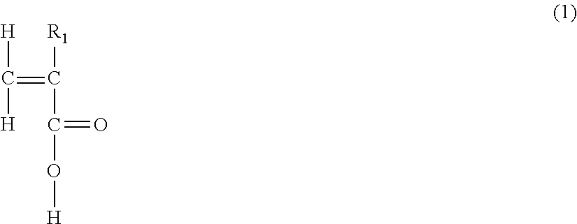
[H]C([H])=C([R1])C(=O)O[H]
